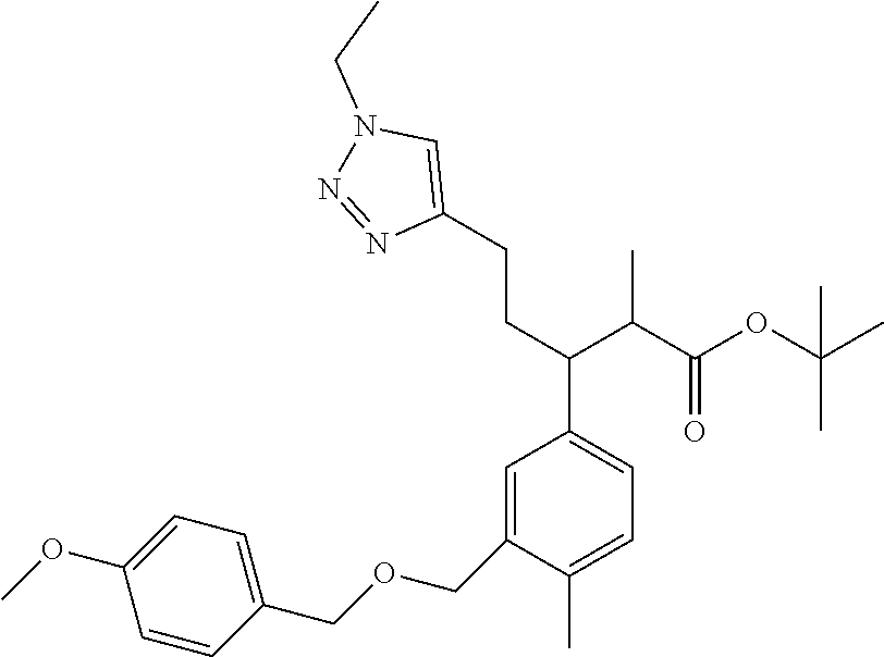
C(CC(C1=CC=C(C)C(COCC2=CC=C(OC)C=C2)=C1)C(C(OC(C)(C)C)=O)C)C1=CN(CC)N=N1
